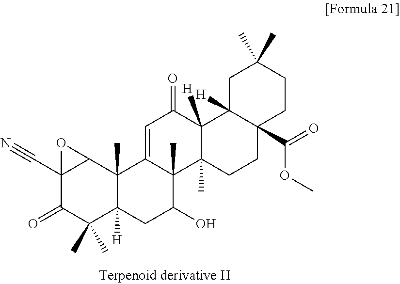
C12(C#N)C(=O)C(C)(C)C3([H])C(C)(C1O2)C1=CC(=O)C2([H])C(C)(C1(C)C(O)C3)CCC1(C(=O)OC)C2([H])CC(C)(C)CC1
